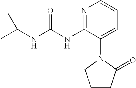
C1=CN=C(NC(NC(C)C)=O)C(N2CCCC2=O)=C1
